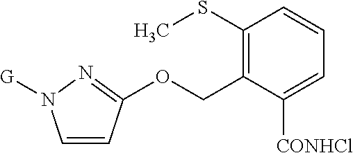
O(CC1=C(SC)C=CC=C1[CONHCl])C1=NN([G])C=C1
